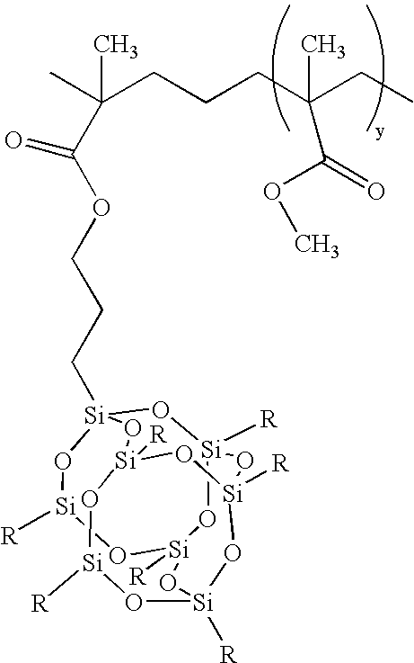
[Si]1([R])O[Si]2([R])O[Si]3([R])O[Si](CCCOC(C(C)(C)CCCC(CC)(C(=O)OC)C)=O)(O1)O[Si]1([R])O[Si]([R])(O[Si]([R])(O[Si]([R])O1)O2)O3
